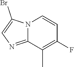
C12=NC=C(Br)N1C=CC(F)=C2C
